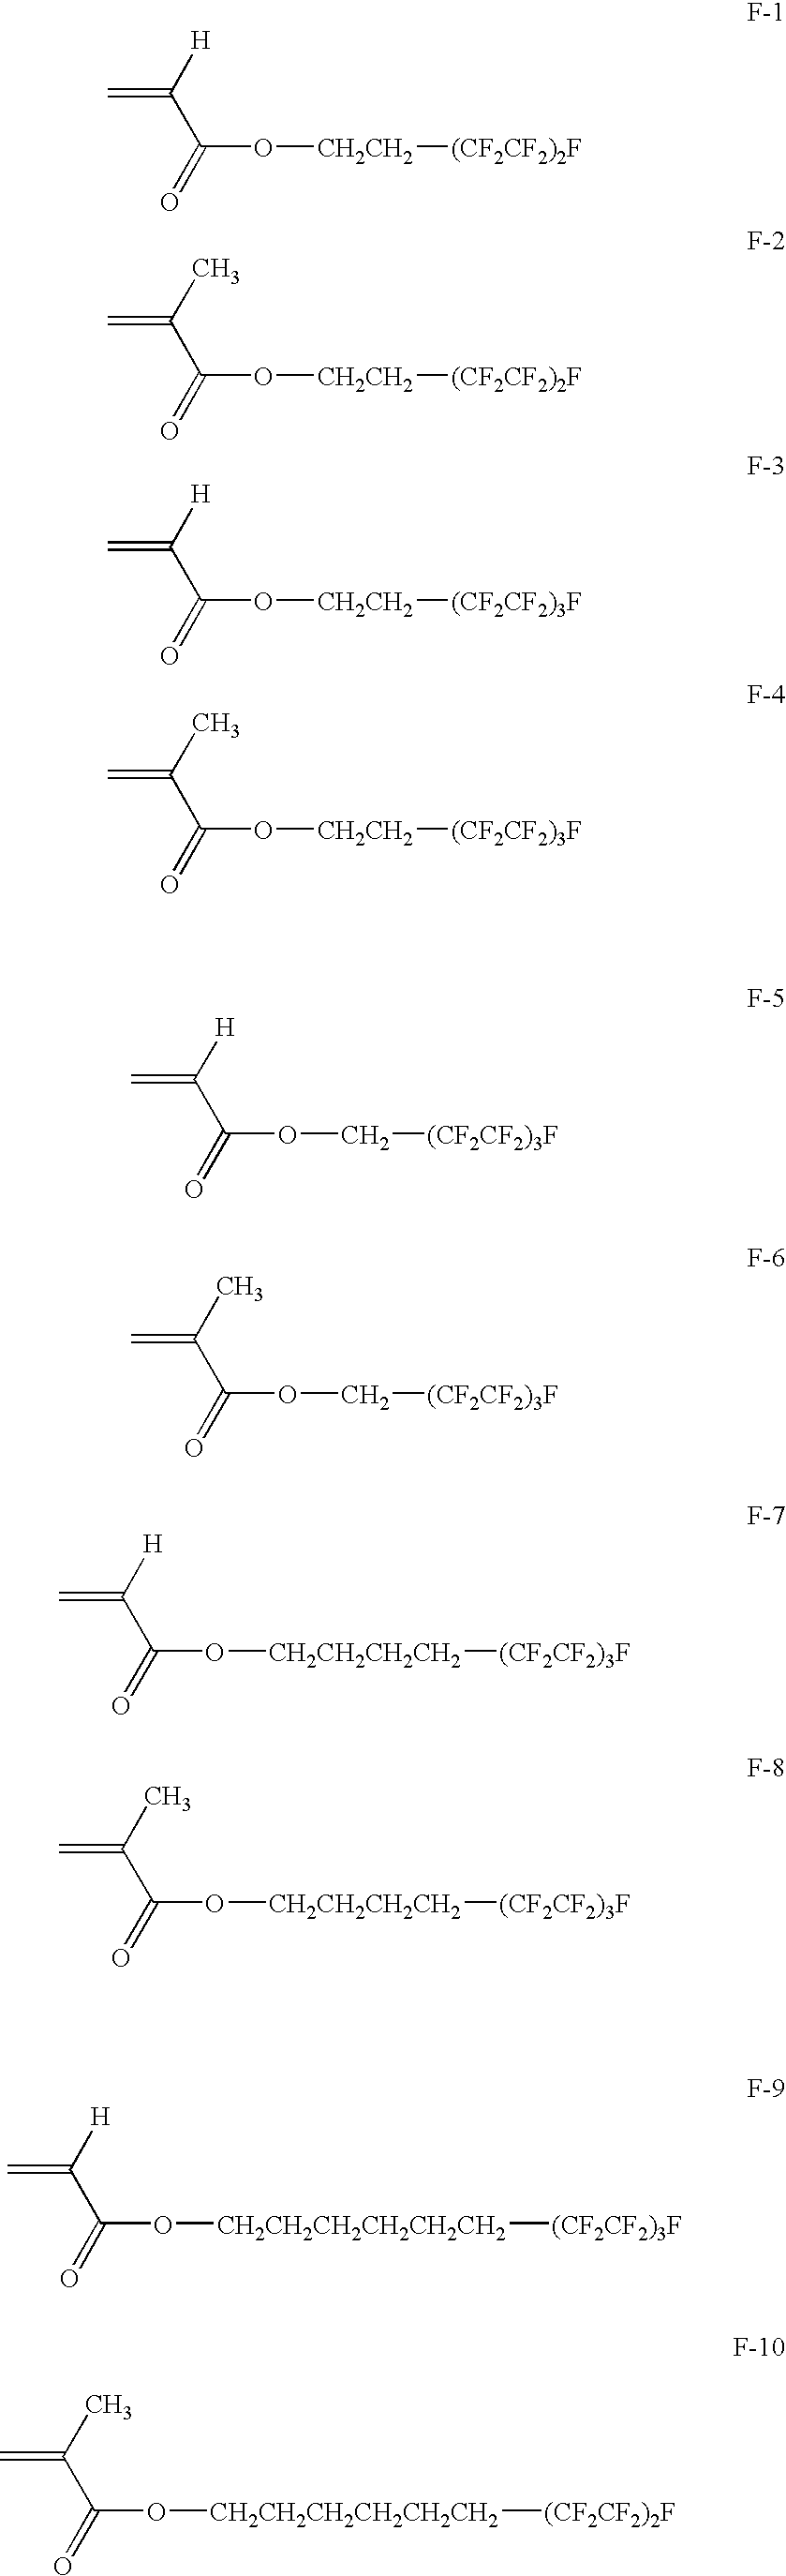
C=C([H])C(=O)O[CH2CH2][(CF2CF2)2F].C=C(C)C(=O)O[CH2CH2][(CF2CF2)2F].C=C([H])C(=O)O[CH2CH2][(CF2CF2)3F].C=C(C)C(=O)O[CH2CH2][(CF2CF2)3F].C=C([H])C(=O)OC[(CF2CF2)3F].C=C(C)C(=O)OC[(CF2CF2)3F].C=C([H])C(=O)O[CH2CH2CH2CH2][(CF2CF2)3F].C=C(C)C(=O)O[CH2CH2CH2CH2][(CF2CF2)3F].C=C([H])C(=O)O[CH2CH2CH2CH2CH2CH2][(CF2CF2)3F].C=C(C)C(=O)O[CH2CH2CH2CH2CH2CH2][(CF2CF2)2F]
